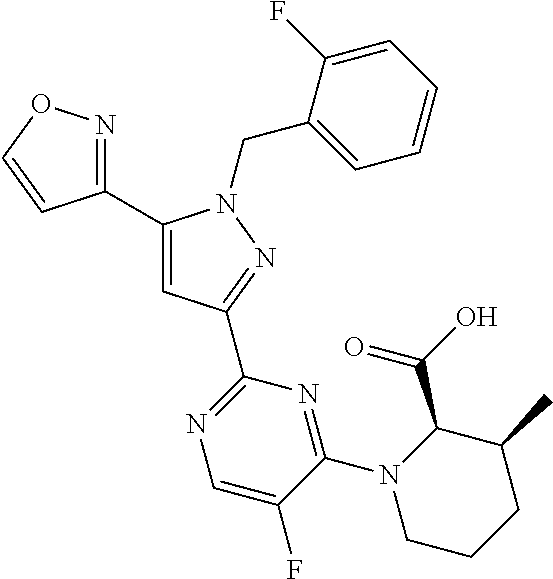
C1(C2=NOC=C2)=CC(C2=NC=C(F)C(N3C(C(O)=O)C(C)CCC3)=N2)=NN1CC1=CC=CC=C1F
